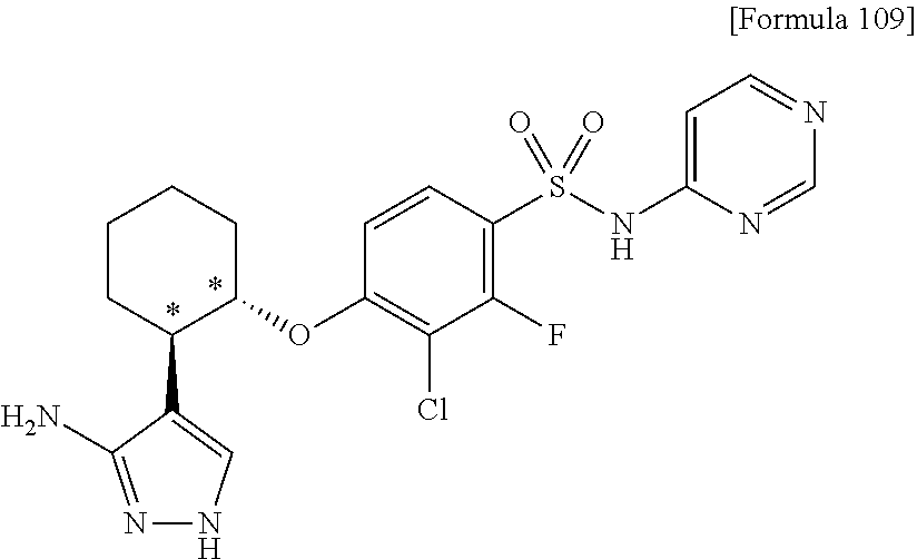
C1(S(NC2=CC=NC=N2)(=O)=O)=C(F)C(Cl)=C(OC2CCCCC2C2=CNN=C2N)C=C1
